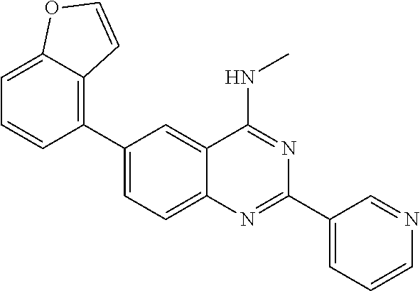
C1(C2=C3C(=CC=C2)OC=C3)=CC=C2C(=C1)C(NC)=NC(C1=CC=CN=C1)=N2
